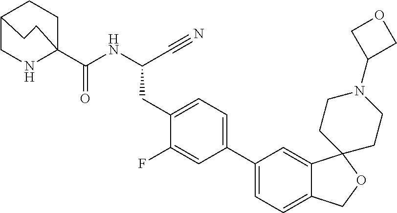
C(NC(CC1=CC=C(C2=CC=C3C(=C2)C2(OC3)CCN(C3COC3)CC2)C=C1F)C#N)(=O)C12CCC(CN1)CC2
